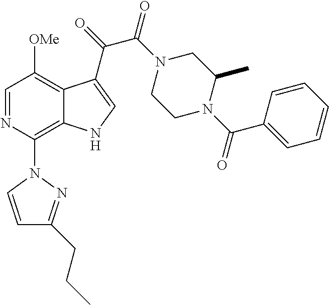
C1=NC(N2C=CC(CCC)=N2)=C2C(=C1[OMe])C(C(=O)C(N1CCN(C(C3=CC=CC=C3)=O)C(C)C1)=O)=CN2
